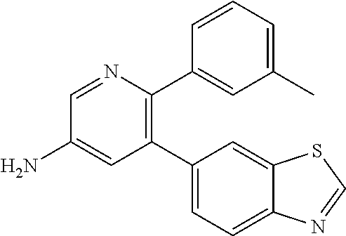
C1(C2=CC=C3C(=C2)SC=N3)=C(C2=CC(C)=CC=C2)N=CC(N)=C1
